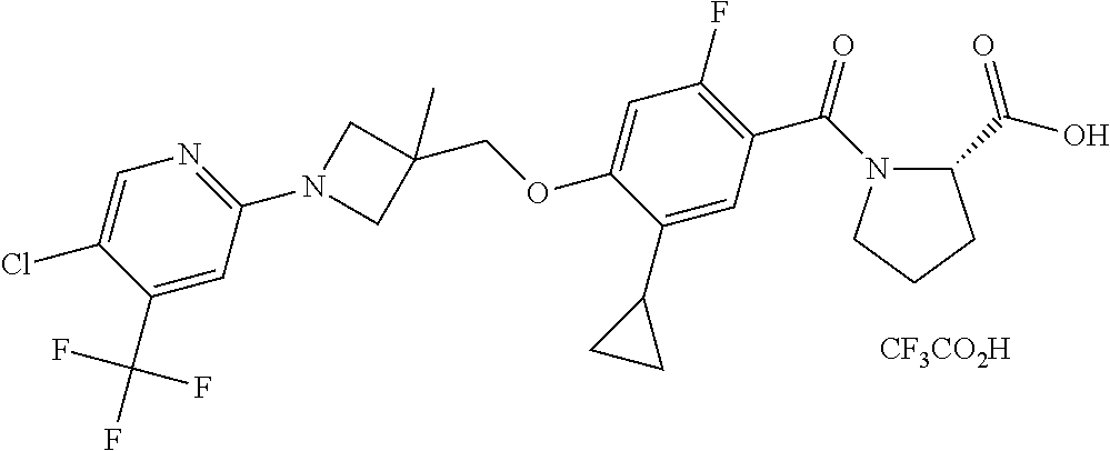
C1(C(F)(F)F)=CC(N2CC(COC3=CC(F)=C(C(=O)N4C(C(=O)O)CCC4)C=C3C3CC3)(C)C2)=NC=C1Cl.[CF3CO2H]
